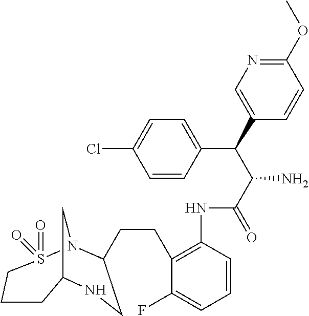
C12CN(S(=O)(=O)CCC1)C(CCC1=C(NC(C(C(C3=CN=C(OC)C=C3)C3=CC=C(Cl)C=C3)N)=O)C=CC=C1F)CN2
